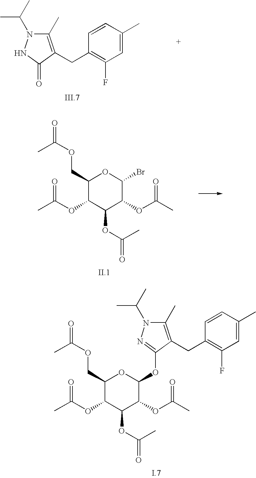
C1(C)=C(CC2=C(F)C=C(C)C=C2)C(=O)NN1C(C)C.C1(COC(=O)C)C(OC(C)=O)C(OC(=O)C)C(OC(C)=O)C(Br)O1.C1(COC(=O)C)C(OC(C)=O)C(OC(=O)C)C(OC(C)=O)C(OC2=NN(C(C)C)C(C)=C2CC2=C(F)C=C(C)C=C2)O1
